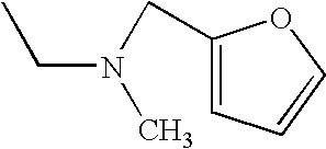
C1(CN(CC)C)=CC=CO1
